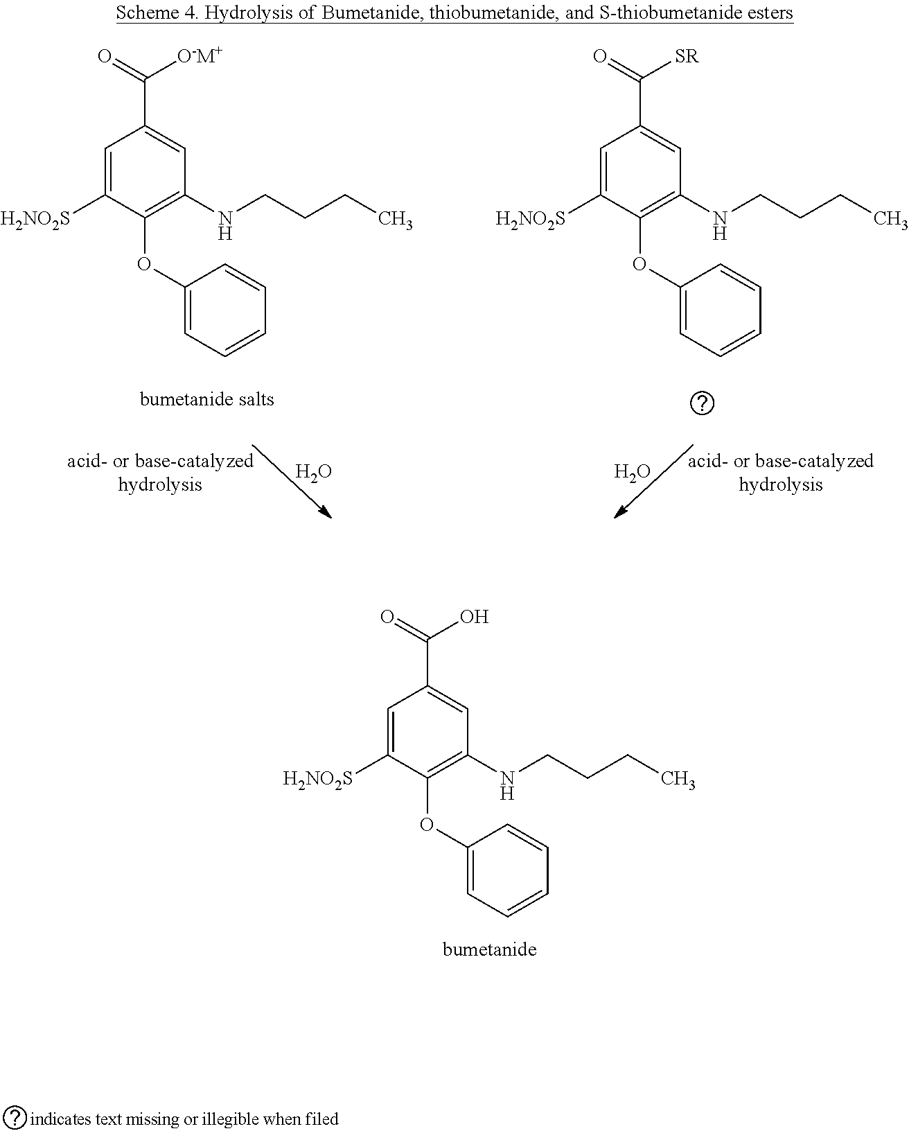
C1=C([H2NO2S])C(OC2=CC=CC=C2)=C(NCCCC)C=C1C(=O)[O-M+].C1=C([H2NO2S])C(OC2=CC=CC=C2)=C(NCCCC)C=C1C(=O)[SR].O.O.C1=C([H2NO2S])C(OC2=CC=CC=C2)=C(NCCCC)C=C1C(=O)O
